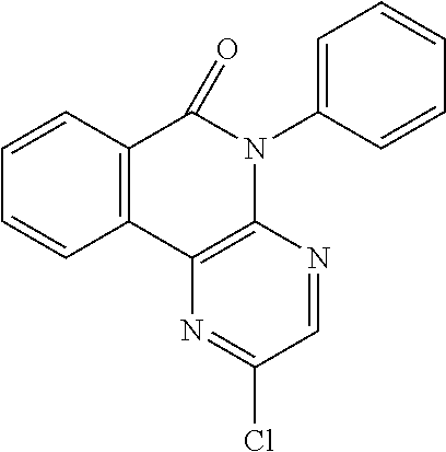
C12=C(C3=C(N(C4=CC=CC=C4)C1=O)N=CC(Cl)=N3)C=CC=C2
